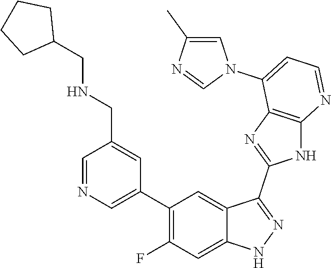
C1=NC=C(C2=C(F)C=C3C(=C2)C(C2=NC4=C(N2)N=CC=C4N2C=C(C)N=C2)=NN3)C=C1CNCC1CCCC1
